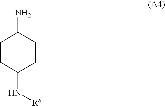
C1CC(N[Ra])CCC1N
